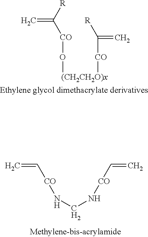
C(=C)([R])[CO]O[(CH2CH2O)x][CO]C([R])=C.C(=C)[CO]NCN[CO]C=C
